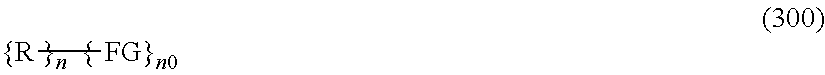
[{R][FG}n0]
